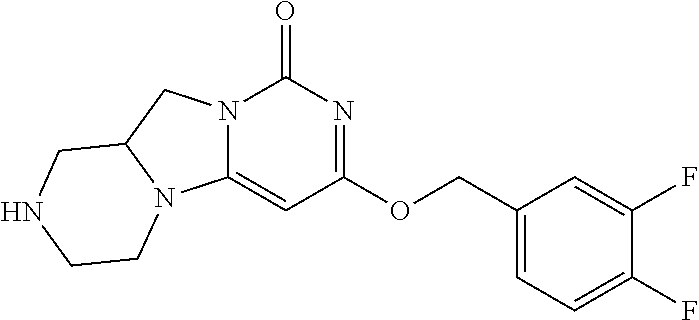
N12C(=CC(OCC3=CC=C(F)C(F)=C3)=NC1=O)N1C(C2)CNCC1
